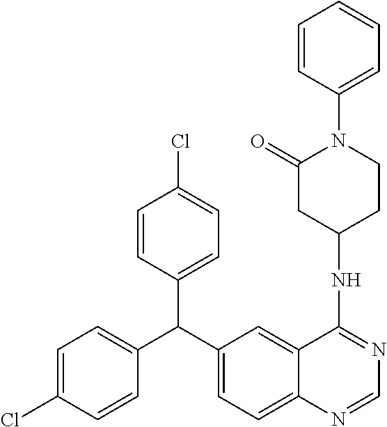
C1=C(Cl)C=CC(C(C2=CC=C3C(=C2)C(NC2CCN(C4=CC=CC=C4)C(=O)C2)=NC=N3)C2=CC=C(Cl)C=C2)=C1
